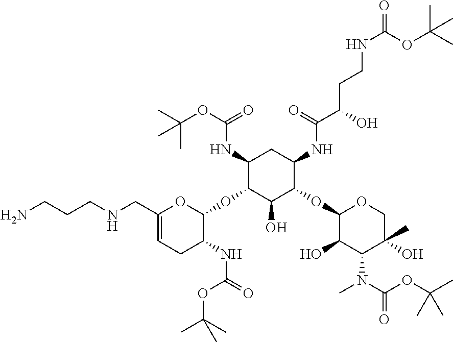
C1(NC(OC(C)(C)C)=O)C(OC2OC(CNCCCN)=CCC2NC(=O)OC(C)(C)C)C(O)C(OC2C(O)C(N(C)C(OC(C)(C)C)=O)C(O)(C)CO2)C(NC(C(O)CCNC(=O)OC(C)(C)C)=O)C1
